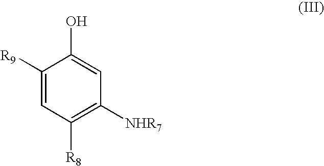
C1([R8])=C([NHR7])C=C(O)C([R9])=C1
